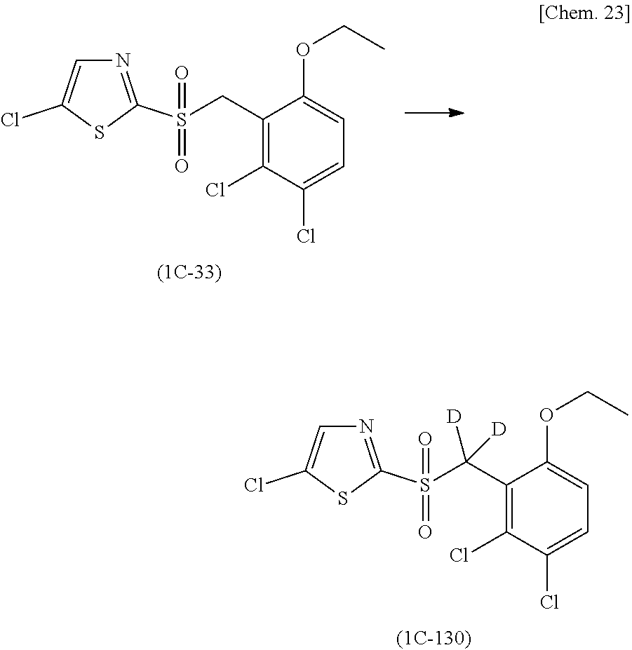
C1=C(Cl)SC(S(CC2=C(Cl)C(Cl)=CC=C2OCC)(=O)=O)=N1.C1=C(Cl)SC(S(C(C2=C(Cl)C(Cl)=CC=C2OCC)([D])[D])(=O)=O)=N1
